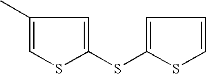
C1(C)=CSC(SC2=CC=CS2)=C1
